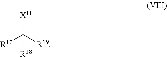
[X11]C([R19])([R17])[R18]
